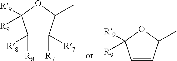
C1([R8])([R8])C([R7])([R7])C(C)OC1([R9])[R9].C1=CC(C)OC1([R9])[R9]
